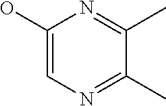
C1(O)=CN=C(C)C(C)=N1
